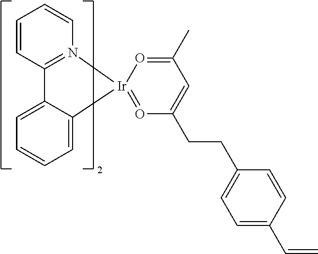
C1=CC2=N(C=C1)[Ir]1(=OC(CCC3=CC=C(C=C)C=C3)=CC(C)=O1)C1=CC=CC=C21
